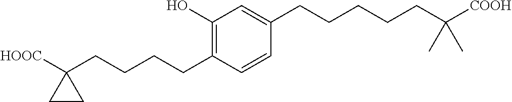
C1(O)=C(CCCCC2([HOOC])CC2)C=CC(CCCCCC([COOH])(C)C)=C1
